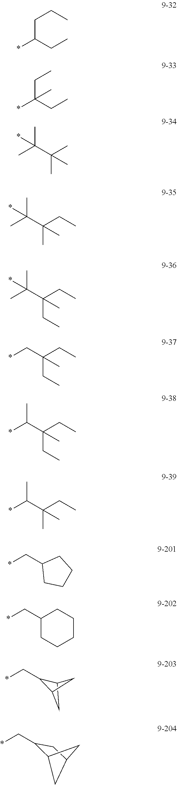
*C(CC)CCC.*CC1C2CC1C2.*C(CC)(CC)C.*C(C(C)(C)C)(C)C.*C(C(CC)(C)C)(C)C.*C(C(CC)(CC)C)(C)C.*CC(CC)(CC)C.*C(C(CC)(CC)C)C.*C(C(CC)(C)C)C.*CC1CCCC1.*CC1CCCCC1.*CC1C2CC(C1)C2
